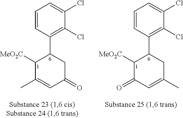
C1(C2C([MeO2C])C(C)=CC(=O)C2)=C(Cl)C(Cl)=CC=C1.C1(C2C([MeO2C])C(=O)C=C(C)C2)=C(Cl)C(Cl)=CC=C1
